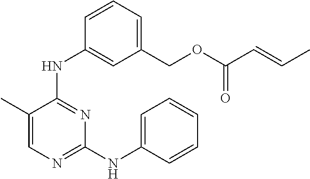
N(C1=NC=C(C)C(NC2=CC(COC(C=CC)=O)=CC=C2)=N1)C1=CC=CC=C1
